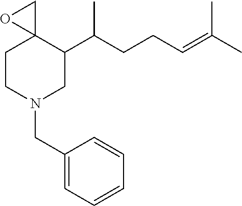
C1CN(CC2=CC=CC=C2)CC(C(CCC=C(C)C)C)C12CO2
